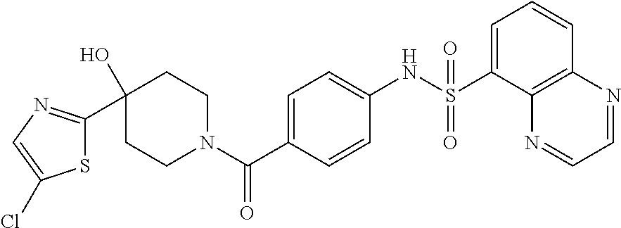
C1CN(C(C2=CC=C(NS(=O)(=O)C3=CC=CC4=C3N=CC=N4)C=C2)=O)CCC1(O)C1=NC=C(Cl)S1
